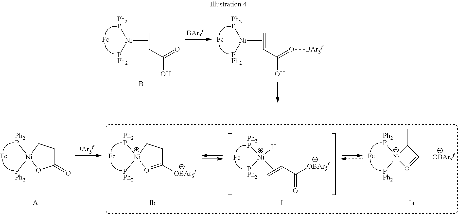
[Ni](C)([Ph2P])[PPh2].C=CC(O)=O.[Ni](C)([Ph2P])[PPh2].C=CC(O)=O[BAr3f].B.[Ph2P][Ni]([PPh2])(C)[H].C=CC([OBAr3f])=O.[Ph2P][Ni]1([PPh2])O=C([OBAr3f])C1C.[Ph2P][Ni]1([PPh2])CCC([OBAr3f])=O1.[Ph2P][Ni]1([PPh2])CCC(=O)O1.I.[A]
